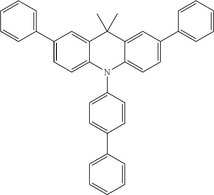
C12=CC(C3=CC=CC=C3)=CC=C1N(C1=CC=C(C3=CC=CC=C3)C=C1)C1=CC=C(C3=CC=CC=C3)C=C1C2(C)C
